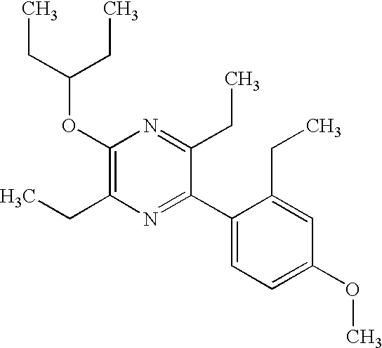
C1(OC(CC)CC)=C(CC)N=C(C2=CC=C(OC)C=C2CC)C(CC)=N1
